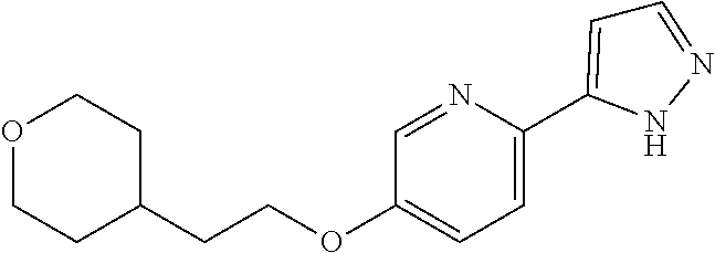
C1=C(C2=CC=NN2)N=CC(OCCC2CCOCC2)=C1
